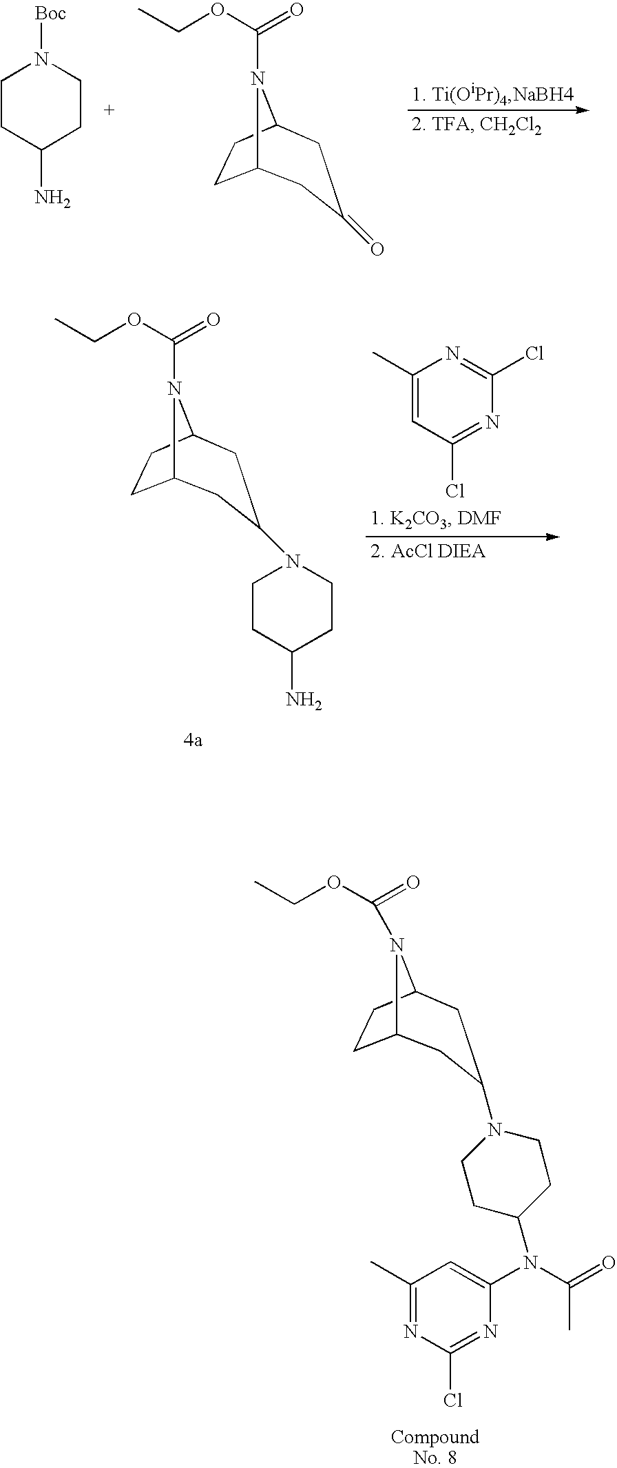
C1CC(N)CCN1[Boc].C12CCC(N1C(=O)OCC)CC(=O)C2.C1(C)=NC(Cl)=NC(N(C(C)=O)C2CCN(C3CC4CCC(N4C(=O)OCC)C3)CC2)=C1.C12CCC(N1C(=O)OCC)CC(N1CCC(N)CC1)C2.C1(C)=CC(Cl)=NC(Cl)=N1
